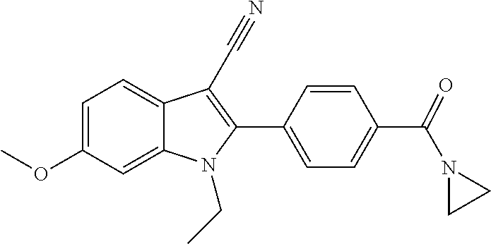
C1=C2C(=CC=C1OC)C(C#N)=C(C1=CC=C(C(N3CC3)=O)C=C1)N2CC
